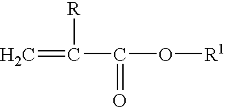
C=C([R])C(O[R1])=O
